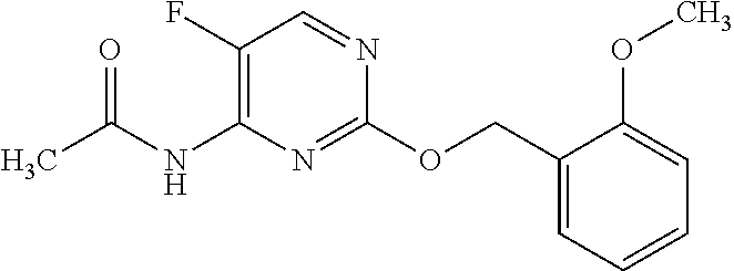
CC(NC1=C(F)C=NC(OCC2=CC=CC=C2OC)=N1)=O
